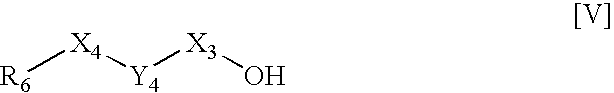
[R6][X4][Y4][X3]O
